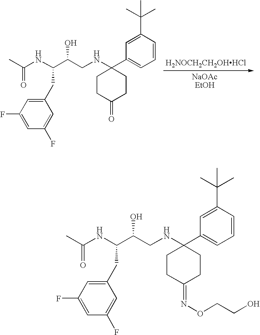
C1=CC(C(C)(C)C)=CC(C2(NCC(C(NC(C)=O)CC3=CC(F)=CC(F)=C3)O)CCC(=O)CC2)=C1.[H2NOCH2CH2OHHCl].C1=CC(C(C)(C)C)=CC(C2(NCC(C(NC(C)=O)CC3=CC(F)=CC(F)=C3)O)CCC(=NOCCO)CC2)=C1
